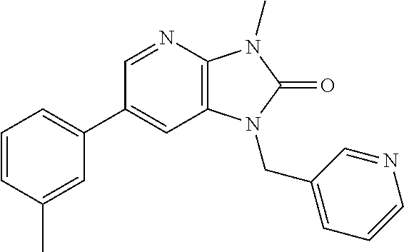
C1(C2=CC=CC(C)=C2)=CC2=C(N=C1)N(C)C(=O)N2CC1=CC=CN=C1
